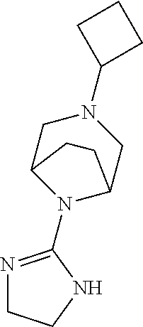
N1=C(N2C3CN(C4CCC4)CC2CC3)NCC1
